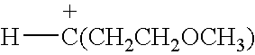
[C(CH2CH2OCH3)][H]
